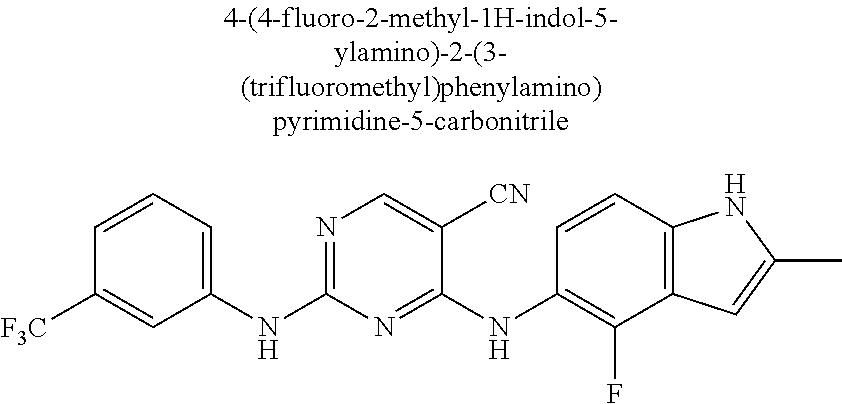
[F3C]C1=CC(NC2=NC=C([CN])C(NC3=C(F)C4=C(C=C3)NC(C)=C4)=N2)=CC=C1
